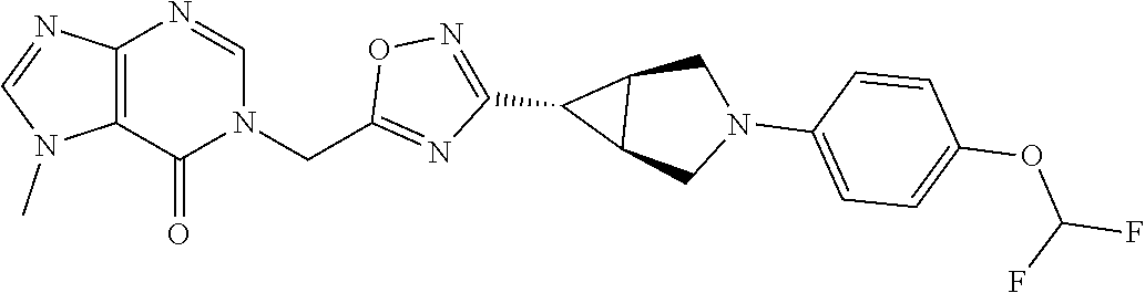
C12=C(C(=O)N(CC3=NC(C4C5C4CN(C4=CC=C(OC(F)F)C=C4)C5)=NO3)C=N1)N(C)C=N2
